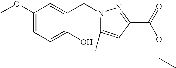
C1(OC)=CC=C(O)C(CN2C(C)=CC(C(=O)OCC)=N2)=C1
